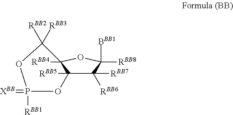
C1([RBB7])([RBB6])C2([RBB5])C([RBB4])(OC1([RBB8])[BBB1])C([RBB2])([RBB3])OP([RBB1])(=[XBB])O2
